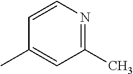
C1(C)=NC=CC(C)=C1
